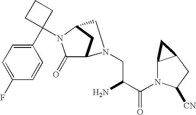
C1(N2C(=O)C3CC2CN3CC(C(N2C3C(CC2[CN])C3)=O)N)(C2=CC=C(F)C=C2)CCC1
